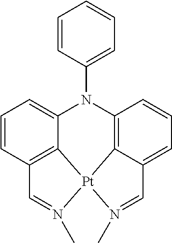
C12=C3C(=CC=C1)C=N(C)[Pt]31C3=C(C=CC=C3N2C2=CC=CC=C2)C=N1C
